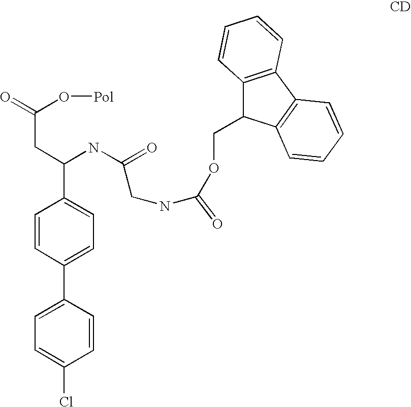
C1=CC(C2=CC=C(Cl)C=C2)=CC=C1C(NC(CNC(OCC1C2=C(C3=C1C=CC=C3)C=CC=C2)=O)=O)CC(O[Pol])=O
